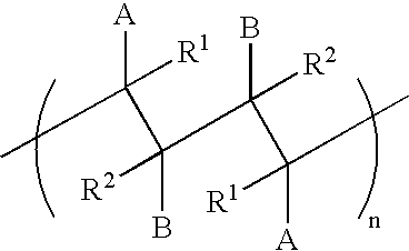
[A]C(C(B)([R2])C(B)([R2])C([A])([R1])C)(C)[R1]
